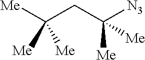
C(CC([Me])([N3])[Me])([Me])([Me])[Me]
